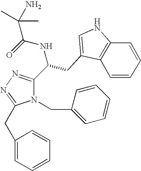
O=C(NC(C1=NN=C(CC2=CC=CC=C2)N1CC1=CC=CC=C1)CC1=CNC2=C1C=CC=C2)C(C)(N)C
